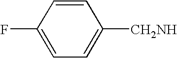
C1(F)=CC=C([CH2NH])C=C1
